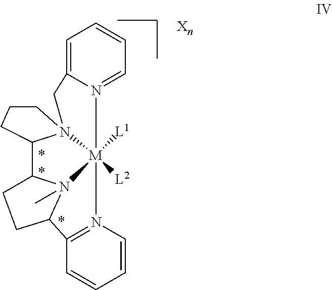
C12=CC=CC=N1[M]13([L1])([L2])N4=C(C5N1(C)C(C1N3(CCC1)C2)CC5)C=CC=C4
